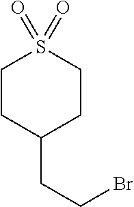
C1CC(CCBr)CCS1(=O)=O
